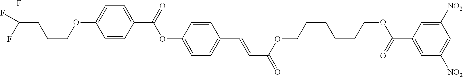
C1=CC(C=CC(=O)OCCCCCCOC(C2=CC([NO2])=CC([NO2])=C2)=O)=CC=C1OC(=O)C1=CC=C(OCCCC(F)(F)F)C=C1
